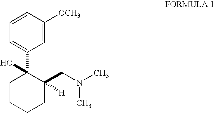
C1=CC([OCH3])=CC(C2(O)CCCCC2(CN(C)C)[H])=C1
